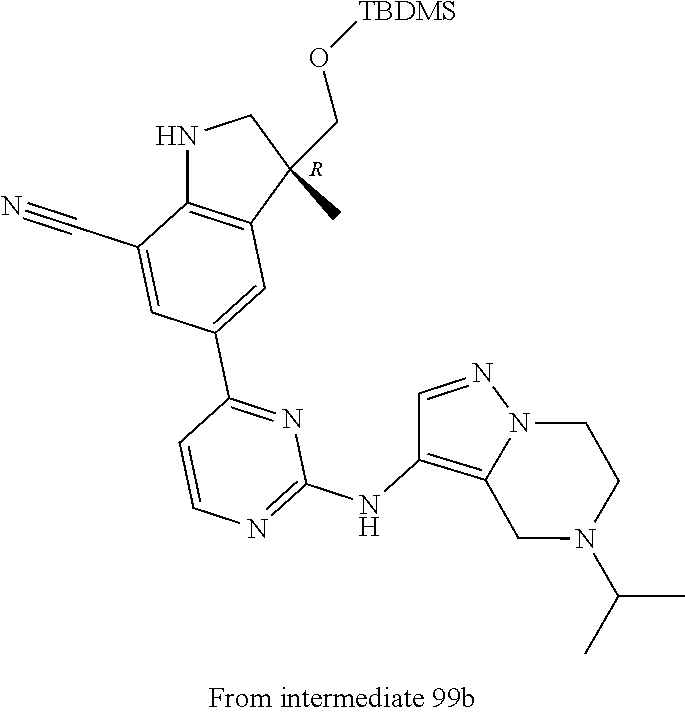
N1C2=C(C(CO[TBDMS])(C)C1)C=C(C1=NC(NC3=C4N(N=C3)CCN(C(C)C)C4)=NC=C1)C=C2C#N.[R]
